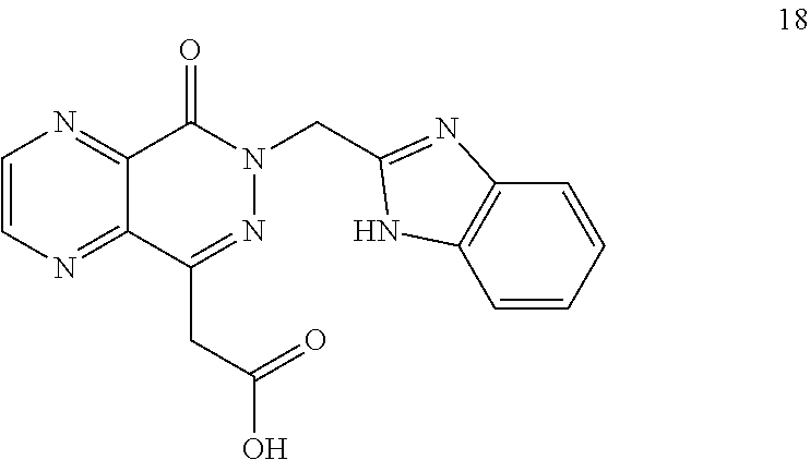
C1=CN=C2C(=N1)C(=O)N(CC1=NC3=C(C=CC=C3)N1)N=C2CC(O)=O
